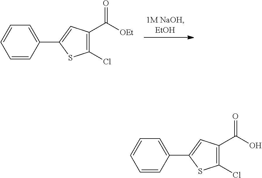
C1=CC(C2=CC(C([OEt])=O)=C(Cl)S2)=CC=C1.C1=CC(C2=CC(C(O)=O)=C(Cl)S2)=CC=C1
